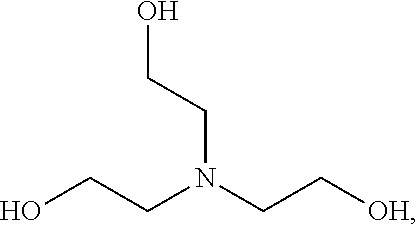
OCCN(CC[OH])CCO
